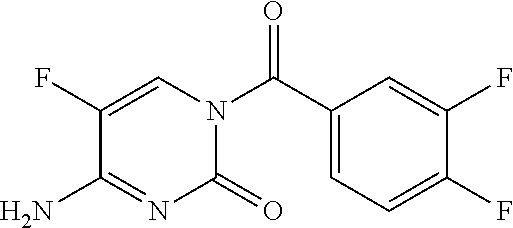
O=C(C1=CC=C(F)C(F)=C1)N1C=C(F)C(N)=NC1=O
